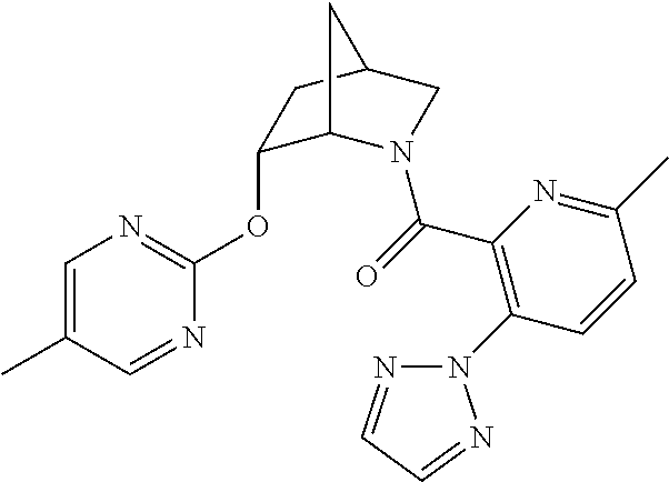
C1=C(C)C=NC(OC2C3N(C(=O)C4=C(N5N=CC=N5)C=CC(C)=N4)CC(C2)C3)=N1
